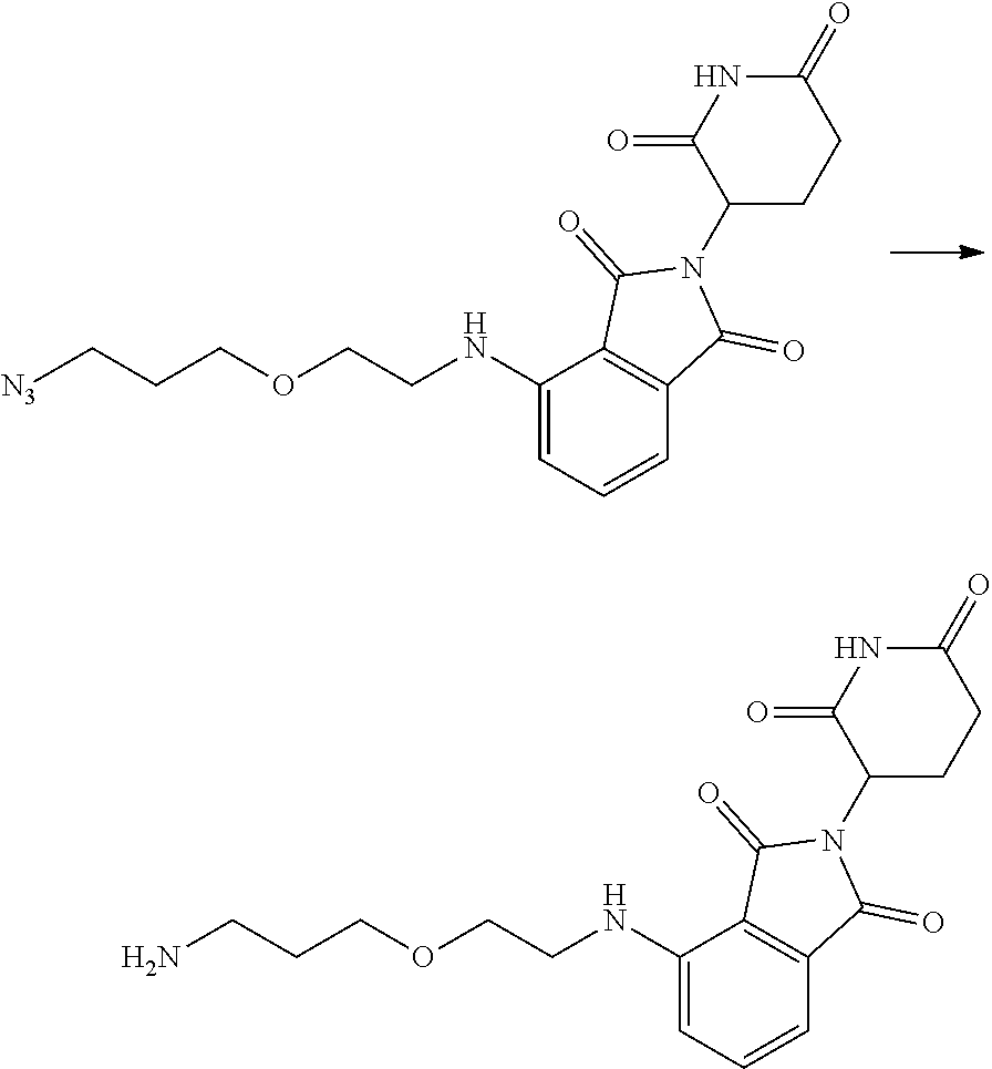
N(C1=CC=CC2=C1C(=O)N(C1CCC(=O)NC1=O)C2=O)CCOCCC[N3].N(C1=CC=CC2=C1C(=O)N(C1CCC(=O)NC1=O)C2=O)CCOCCCN
